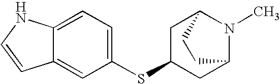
C12=CC=C(SC3CC4N(C)C(C3)CC4)C=C1C=CN2
